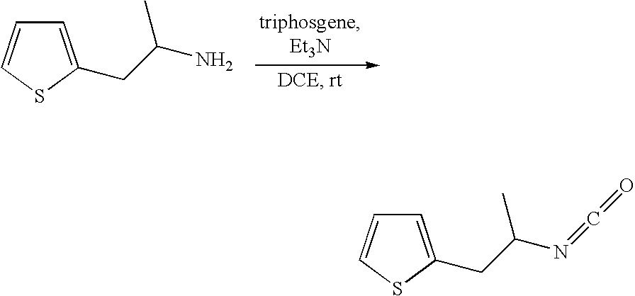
C1=C(CC(N)C)SC=C1.C1=C(CC(N=C=O)C)SC=C1
